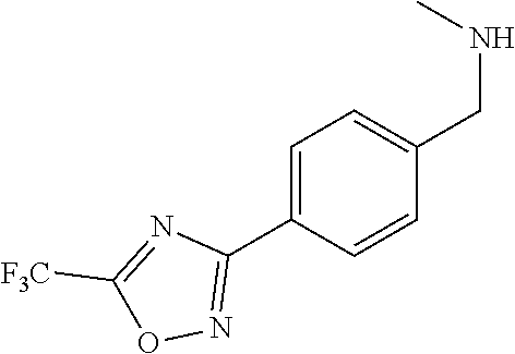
N1=C([F3C])ON=C1C1=CC=C(CNC)C=C1
